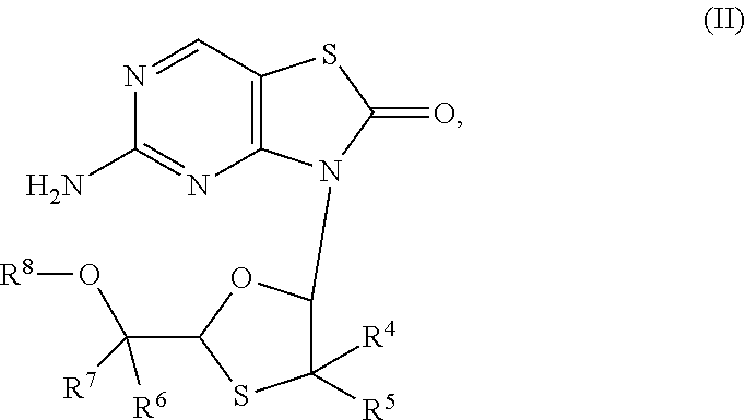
C12=C(C=NC(N)=N1)SC(=O)N2C1C([R5])([R4])SC(C(O[R8])([R6])[R7])O1
